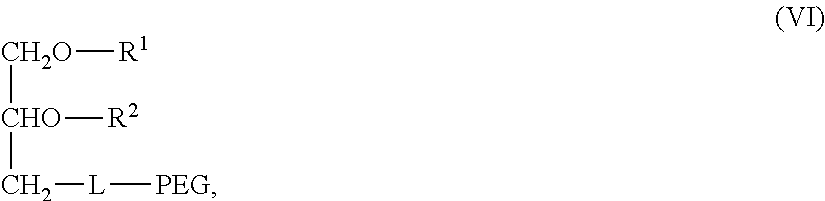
[CH2O]([CHO](C[L][PEG])[R2])[R1]
